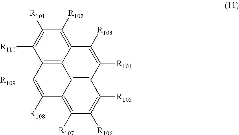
C12=C([R102])C([R101])=C([R110])C3=C1C1=C(C([R104])=C2[R103])C([R105])=C([R106])C([R107])=C1C([R108])=C3[R109]
